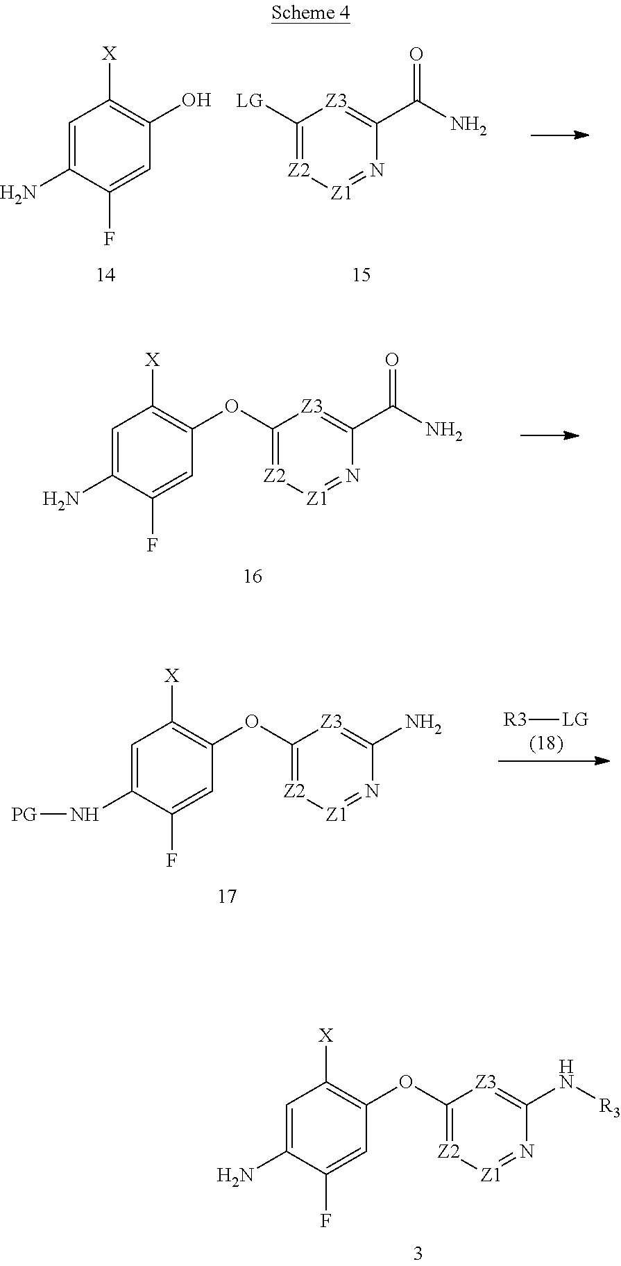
C1=C(N)C(F)=CC(O)=C1[X].C1([LG])=[Z2][Z1]=NC(C(N)=O)=[Z3]1.C1=C(N)C(F)=CC(OC2=[Z2][Z1]=NC(C(N)=O)=[Z3]2)=C1[X].[R3][LG].C1=C(N[PG])C(F)=CC(OC2=[Z2][Z1]=NC(N)=[Z3]2)=C1[X].C1=C(N)C(F)=CC(OC2=[Z2][Z1]=NC(N[R3])=[Z3]2)=C1[X]
